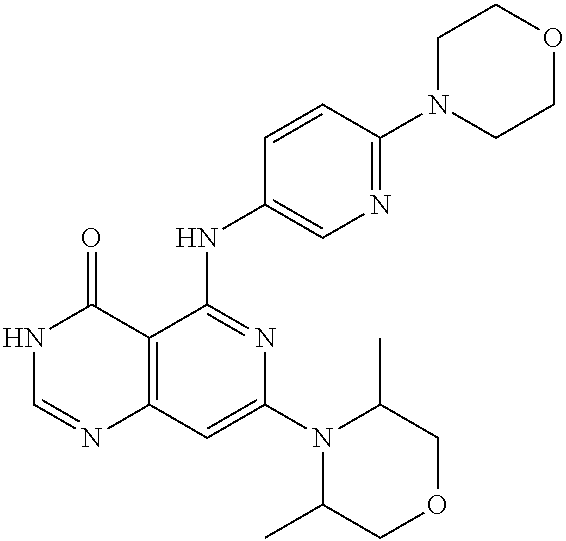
C12=C(C=C(N3C(C)COCC3C)N=C1NC1=CN=C(N3CCOCC3)C=C1)N=CNC2=O
